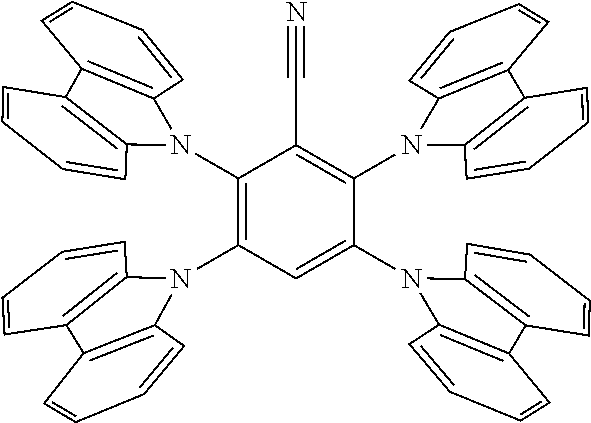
C1(N2C3=C(C4=C2C=CC=C4)C=CC=C3)=C(N2C3=C(C=CC=C3)C3=C2C=CC=C3)C=C(N2C3=C(C=CC=C3)C3=C2C=CC=C3)C(N2C3=C(C4=C2C=CC=C4)C=CC=C3)=C1C#N
